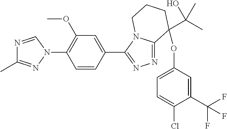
N1=CN(C2=C(OC)C=C(C3=NN=C4N3CCCC4(OC3=CC=C(Cl)C(C(F)(F)F)=C3)C(O)(C)C)C=C2)N=C1C
